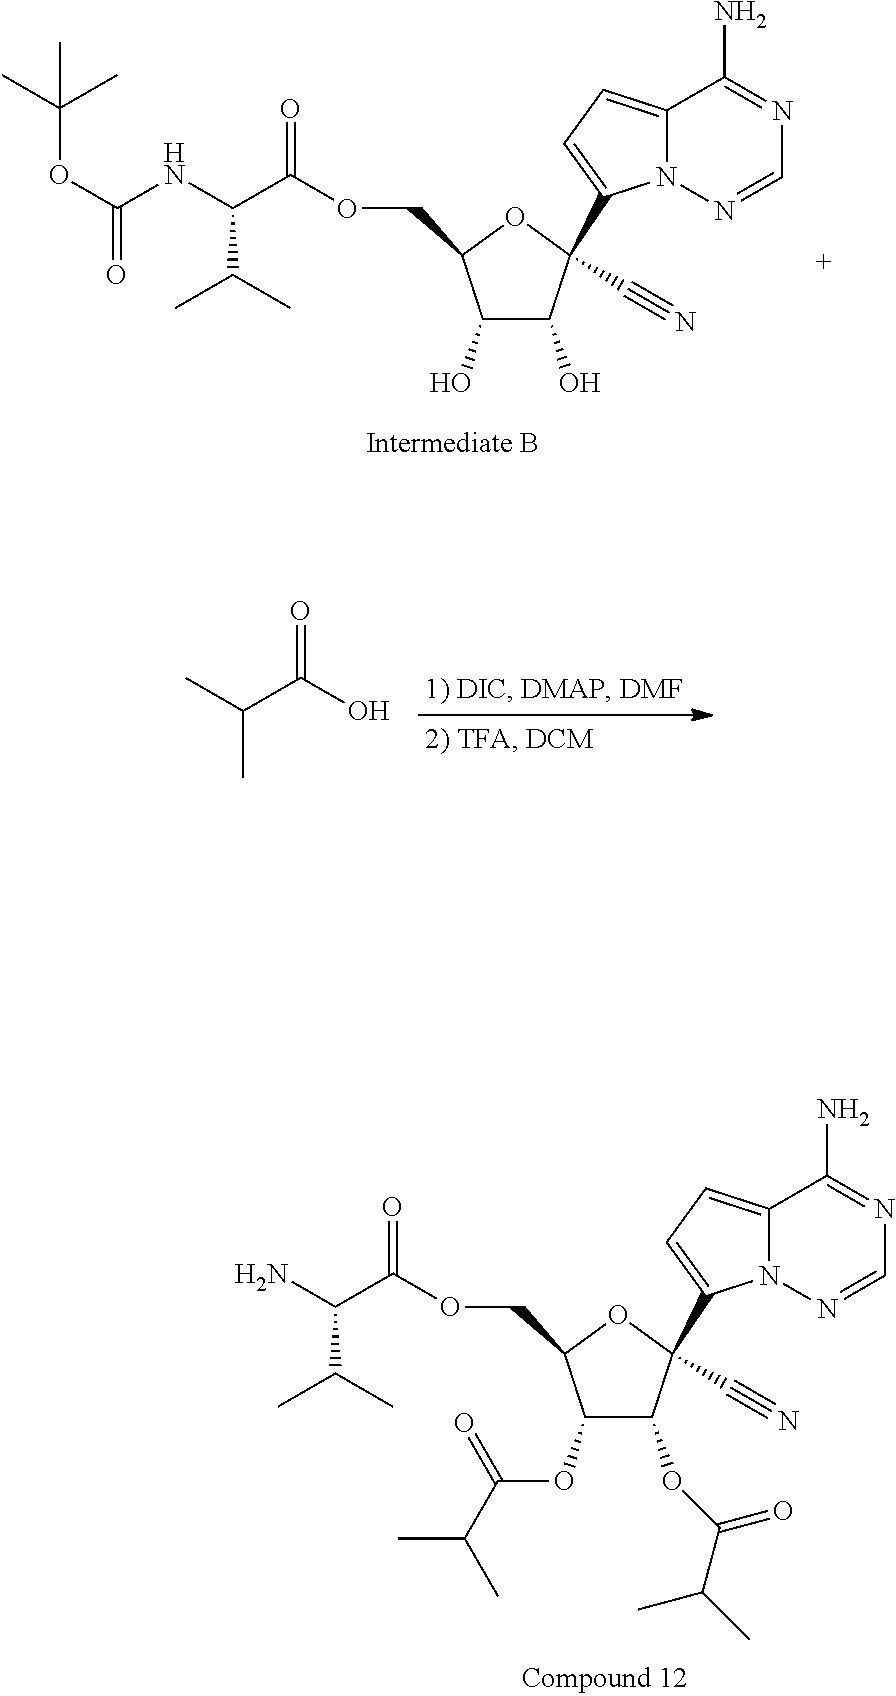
CC(C(O)=O)C.O(C1C(OC(C(C)C)=O)C(COC(C(N)C(C)C)=O)OC1(C1=CC=C2N1N=CN=C2N)C#N)C(C(C)C)=O.OC1C(O)C(COC(C(NC(OC(C)(C)C)=O)C(C)C)=O)OC1(C1=CC=C2N1N=CN=C2N)C#N
